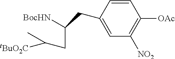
C1=CC([OAc])=C([NO2])C=C1CC([BocHN])CC([tBuO2C])C
